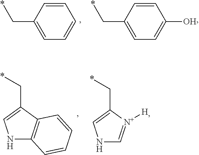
C1=CC(C*)=CC=C1.C1=CC(C*)=CC=C1O.N1C2=C(C(C*)=C1)C=CC=C2.N1C=[N+]([H])C(C*)=C1
